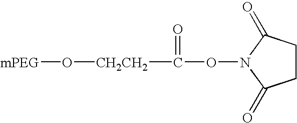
[mPEG]O[CH2CH2]C(ON1C(=O)CCC1=O)=O
